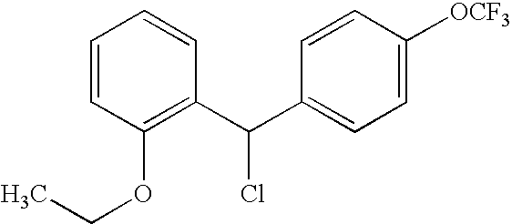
C1=CC(OCC)=C(C(C2=CC=C([OCF3])C=C2)Cl)C=C1
